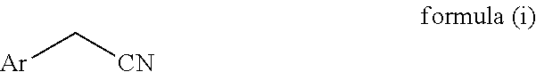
[Ar]C[CN]
